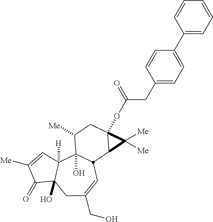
C1C(CO)=CC2C(O)(C3([H])C1(O)C(=O)C([Me])=C3)C([Me])CC1(OC(CC3=CC=C(C4=CC=CC=C4)C=C3)=O)C2C1([Me])[Me]
